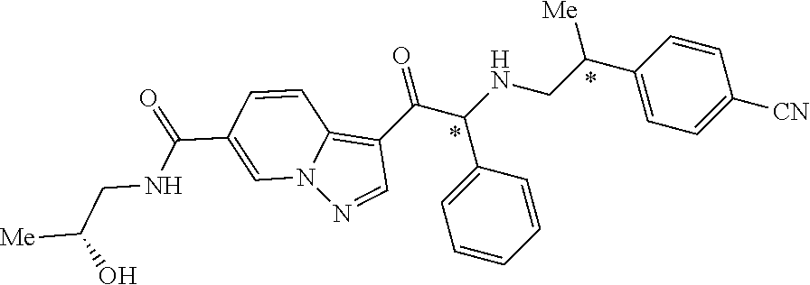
C1=CC(C(NCC(C2=CC=C([CN])C=C2)[Me])C(C2=C3N(N=C2)C=C(C(=O)NCC([Me])O)C=C3)=O)=CC=C1
